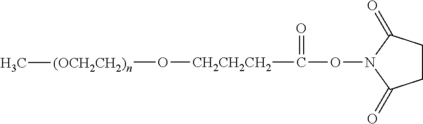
O(N1C(=O)CCC1=O)C(=O)[CH2CH2CH2]O[(OCH2CH2)n]C
